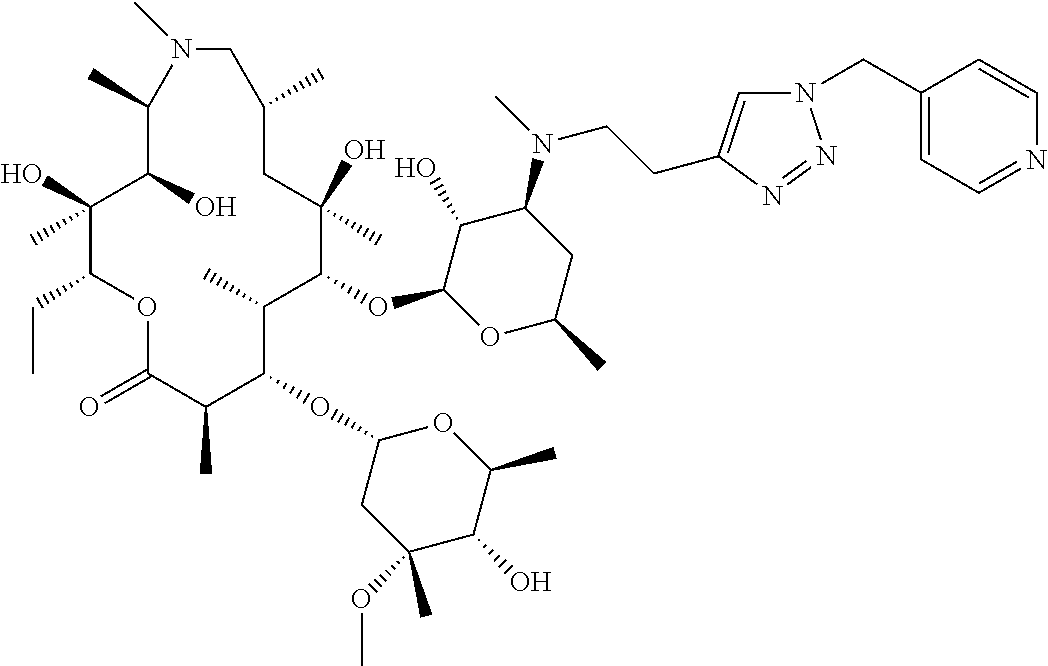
C1(O)C(OC2C(C)C(OC3CC(OC)(C)C(O)C(C)O3)C(C)C(=O)OC(CC)C(O)(C)C(O)C(C)N(C)CC(C)CC2(O)C)OC(C)CC1N(C)CCC1=CN(CC2=CC=NC=C2)N=N1
